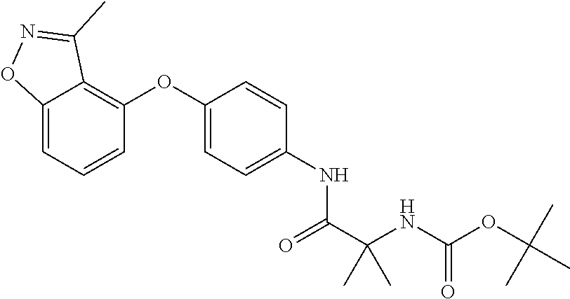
C(C(NC(=O)OC(C)(C)C)(C)C)(=O)NC1=CC=C(OC2=C3C(C)=NOC3=CC=C2)C=C1
